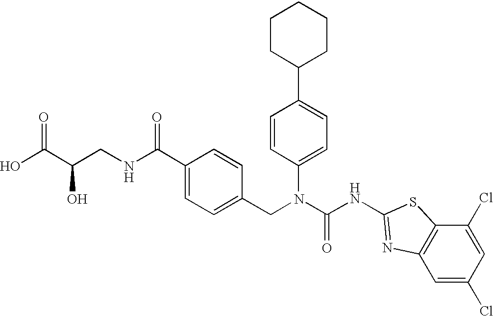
OC(C(CNC(C1=CC=C(CN(C(NC2=NC3=C(S2)C(Cl)=CC(Cl)=C3)=O)C2=CC=C(C3CCCCC3)C=C2)C=C1)=O)O)=O
